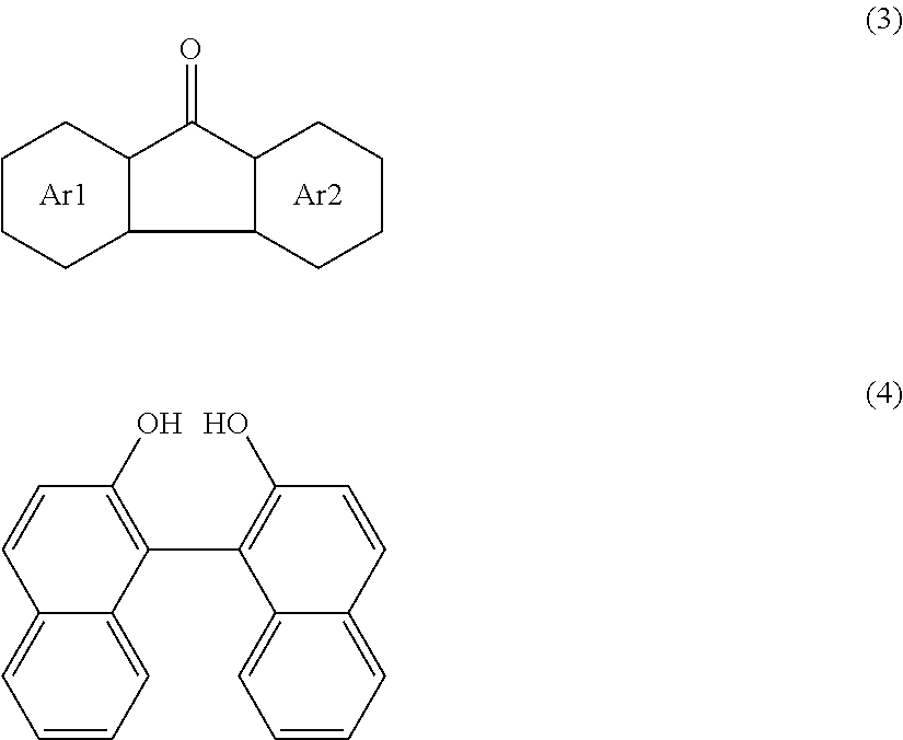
C1CCC2C(C1)C(=O)C1CCCCC21.[Ar1].[Ar2].C12=CC=CC=C1C(C1=C(O)C=CC3=CC=CC=C31)=C(O)C=C2
